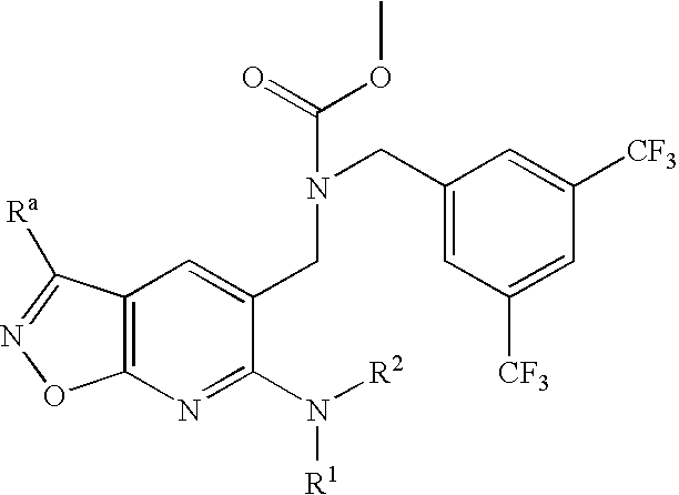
C12=C(N=C(N([R2])[R1])C(CN(C(=O)OC)CC3=CC([CF3])=CC([CF3])=C3)=C1)ON=C2[Ra]
